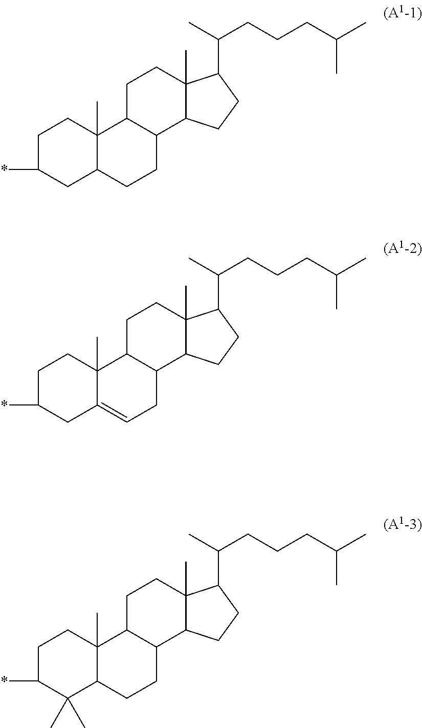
C1C(*)CC2C(C)(C1)C1C(CC2)C2C(C)(CC1)C(C(C)CCCC(C)C)CC2.C1C(*)CC2=CCC3C(C2(C)C1)CCC1(C)C3CCC1C(C)CCCC(C)C.C1C(*)C(C)(C)C2C(C)(C1)C1C(CC2)C2C(C)(CC1)C(C(C)CCCC(C)C)CC2
